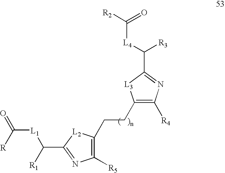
C1([R5])=C(CCC2=C([R4])N=C(C([R3])[L4]C(=O)[R2])[L3]2)[L2]C(C([L1]C([R])=O)[R1])=N1
